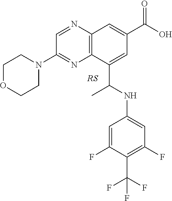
C1OCCN(C2=NC3=C(N=C2)C=C(C(O)=O)C=C3C(NC2=CC(F)=C(C(F)(F)F)C(F)=C2)C)C1
